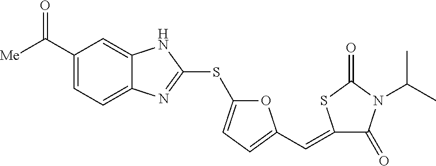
C1(C([Me])=O)=CC=C2C(=C1)NC(SC1=CC=C(C=C3C(=O)N(C(C)C)C(=O)S3)O1)=N2
